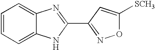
C1=CC=C2C(=C1)N=C(C1=NOC([SCH3])=C1)N2
